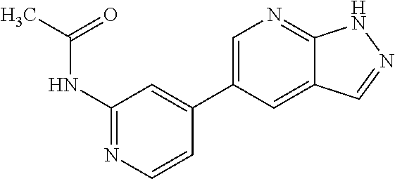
N(C1=NC=CC(C2=CN=C3C(=C2)C=NN3)=C1)C(C)=O
